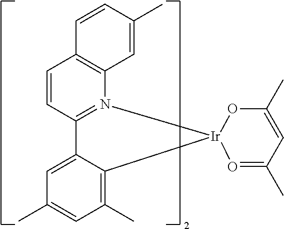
C12=N(C3=C(C=C1)C=CC(C)=C3)[Ir]1(OC(C)=CC(C)=O1)C1=C(C)C=C(C)C=C21
